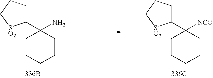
C1(C2(N)CCCCC2)CCC[SO2]1.C1(C2([NCO])CCCCC2)CCC[SO2]1.[336C].[336B]
